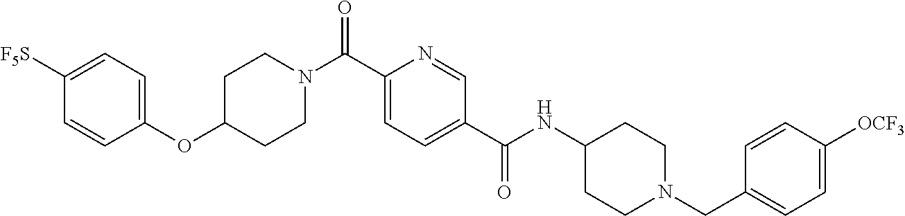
C1([F5S])=CC=C(OC2CCN(C(C3=CC=C(C(NC4CCN(CC5=CC=C([OCF3])C=C5)CC4)=O)C=N3)=O)CC2)C=C1
